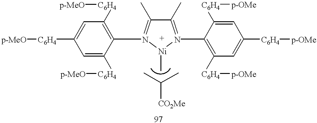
C1(C)=N(C2=C([C6H4][p-OMe])C=C([C6H4][p-OMe])C=C2[C6H4][p-OMe])[Ni](C)N(C2=C([C6H4][p-MeO])C=C([C6H4][p-MeO])C=C2[C6H4][p-MeO])=C1C.CC(C)[CO2Me]
